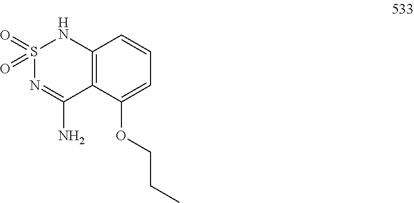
S1(=O)(=O)N=C(N)C2=C(N1)C=CC=C2OCCC
